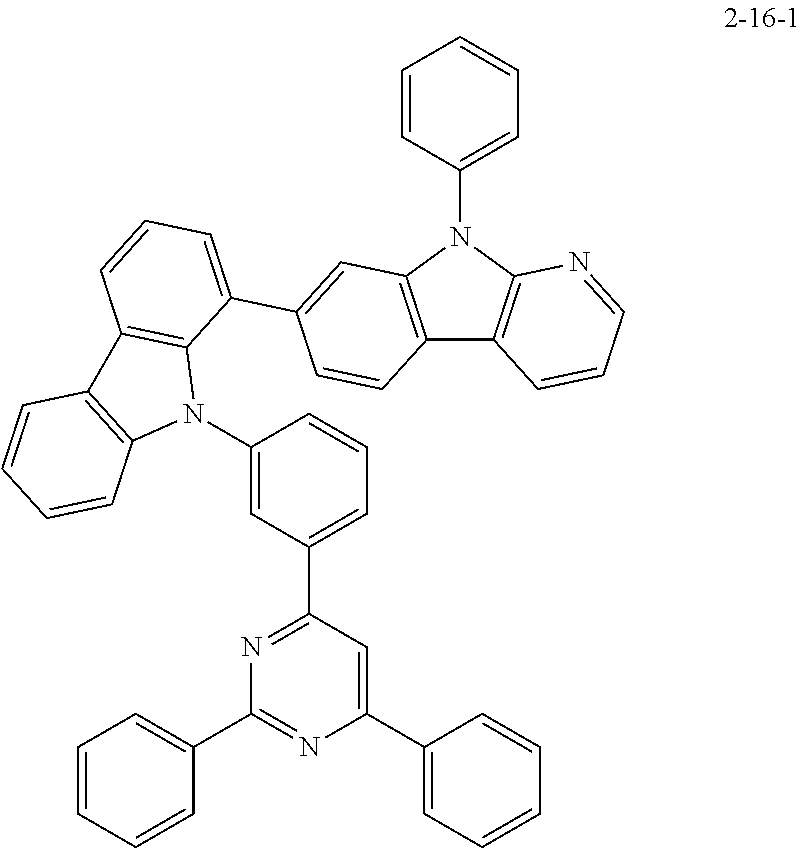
C1=C(C2=CC=CC3=C2N(C2=CC(C4=NC(C5=CC=CC=C5)=NC(C5=CC=CC=C5)=C4)=CC=C2)C2=C3C=CC=C2)C=CC2=C1N(C1=CC=CC=C1)C1=C2C=CC=N1
